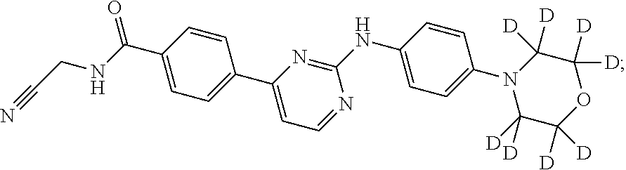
C1(C(NCC#N)=O)=CC=C(C2=CC=NC(NC3=CC=C(N4C([D])([D])C([D])([D])OC([D])([D])C4([D])[D])C=C3)=N2)C=C1
